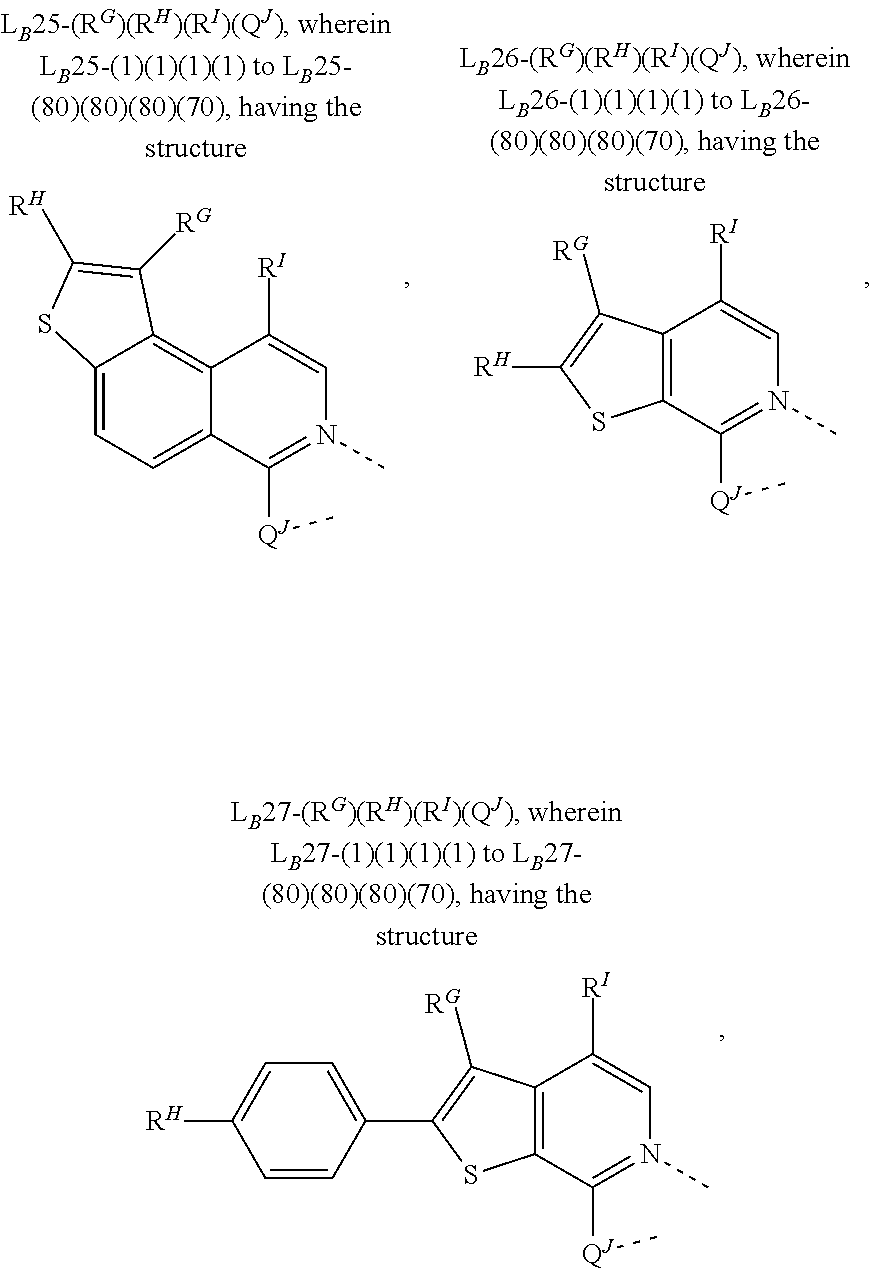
C12=C(C([QJ]C)=N(C)C=C1[RI])SC(C1=CC=C([RH])C=C1)=C2[RG].C12=CC=C3C(=C1C([RG])=C([RH])S2)C([RI])=CN(C)=C3[QJ]C.C12=C(C([QJ]C)=N(C)C=C1[RI])SC([RH])=C2[RG]
